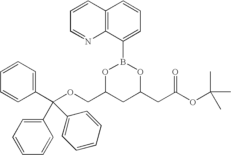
C12=C(C(B3OC(COC(C4=CC=CC=C4)(C4=CC=CC=C4)C4=CC=CC=C4)CC(CC(OC(C)(C)C)=O)O3)=CC=C1)N=CC=C2
